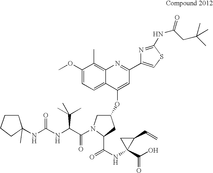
C1(OC)=CC=C2C(=C1C)N=C(C1=CSC(NC(=O)CC(C)(C)C)=N1)C=C2OC1CN(C(=O)C(C(C)(C)C)NC(NC2(C)CCCC2)=O)C(C(=O)NC2(C(=O)O)C(C=C)C2)C1
